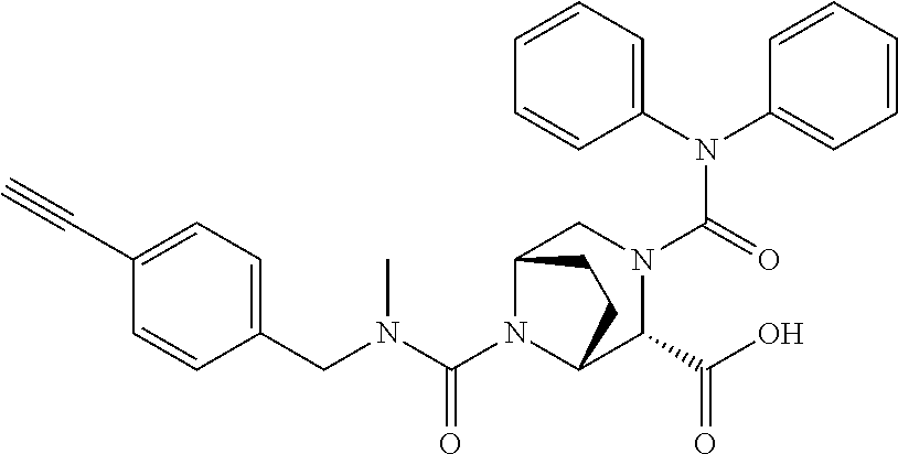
C1=CC(C#C)=CC=C1CN(C(N1C2C(C(O)=O)N(C(N(C3=CC=CC=C3)C3=CC=CC=C3)=O)CC1CC2)=O)C
